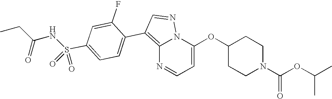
C12=C(C3=CC=C(S(NC(CC)=O)(=O)=O)C=C3F)C=NN1C(OC1CCN(C(OC(C)C)=O)CC1)=CC=N2
